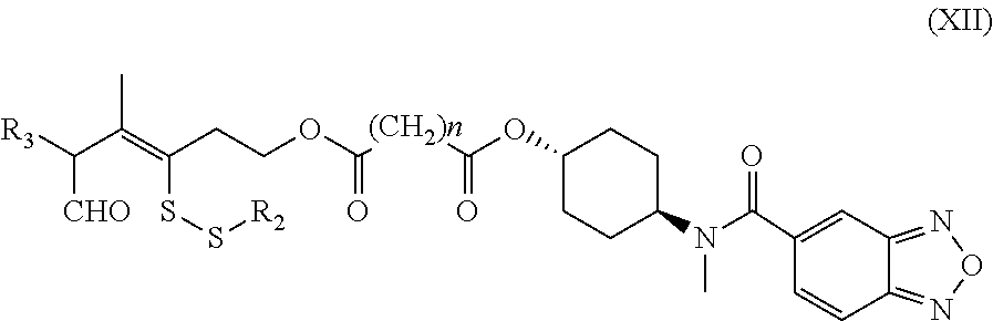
N(C(C1=CC2=NON=C2C=C1)=O)(C)C1CCC(OC([(CH2)n]C(OCCC(=C(C([CHO])[R3])C)SS[R2])=O)=O)CC1
